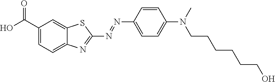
C1(C(O)=O)=CC=C2C(=C1)SC(N=NC1=CC=C(N(C)CCCCCCO)C=C1)=N2
